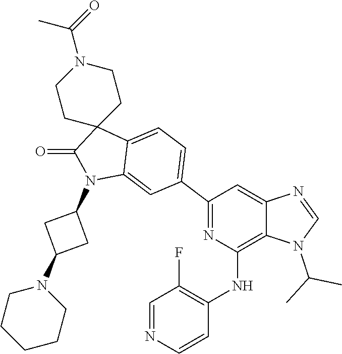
C1CC2(CCN1C(=O)C)C(=O)N(C1CC(N3CCCCC3)C1)C1=CC(C3=NC(NC4=C(F)C=NC=C4)=C4C(=C3)N=CN4C(C)C)=CC=C21
